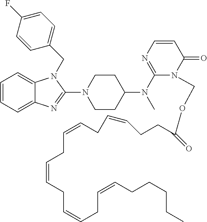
C1=CC=C2C(=C1)N(CC1=CC=C(F)C=C1)C(N1CCC(N(C3=NC=CC(=O)N3COC(CCC=CCC=CCC=CCC=CCC=CCCCCC)=O)C)CC1)=N2
